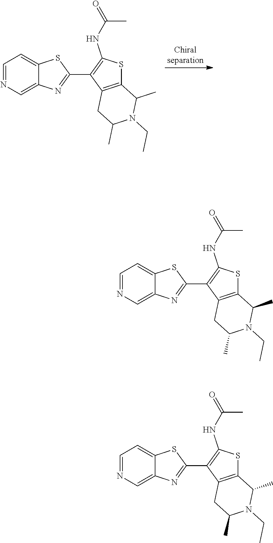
C1=NC=C2C(=C1)SC(C1=C(NC(C)=O)SC3=C1CC(C)N(CC)C3C)=N2.C1=NC=C2C(=C1)SC(C1=C(NC(C)=O)SC3=C1CC(C)N(CC)C3C)=N2.C1=NC=C2C(=C1)SC(C1=C(NC(C)=O)SC3=C1CC(C)N(CC)C3C)=N2
